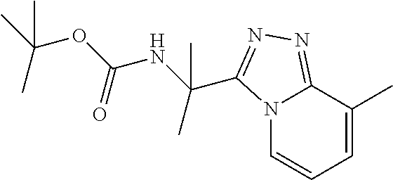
C1=C(C)C2=NN=C(C(NC(OC(C)(C)C)=O)(C)C)N2C=C1
